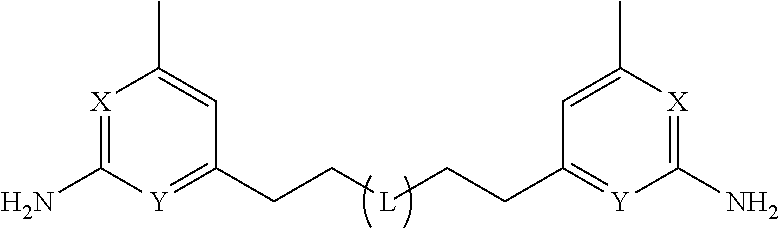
[X]1=C(N)[Y]=C(CC[L]CCC2=[Y]C(N)=[X]C(C)=C2)C=C1C
